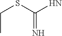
CCSC(N)=N
